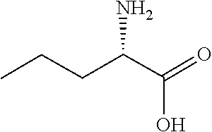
C(C(C(=O)O)N)CC
